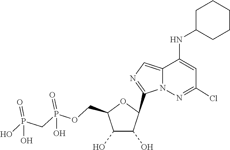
C1(C2C(O)C(O)C(COP(=O)(O)CP(=O)(O)O)O2)=NC=C2C(NC3CCCCC3)=CC(Cl)=NN12
